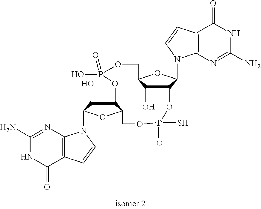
C12=C(N=C(N)NC1=O)N(C1C(O)C3C(O1)COP(S)(=O)OC1C(N4C5=C(C(=O)NC(N)=N5)C=C4)OC(COP(=O)(O)O3)C1O)C=C2
